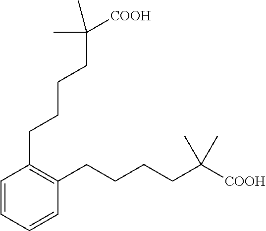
C1=CC=CC(CCCCC([COOH])(C)C)=C1CCCCC([COOH])(C)C
